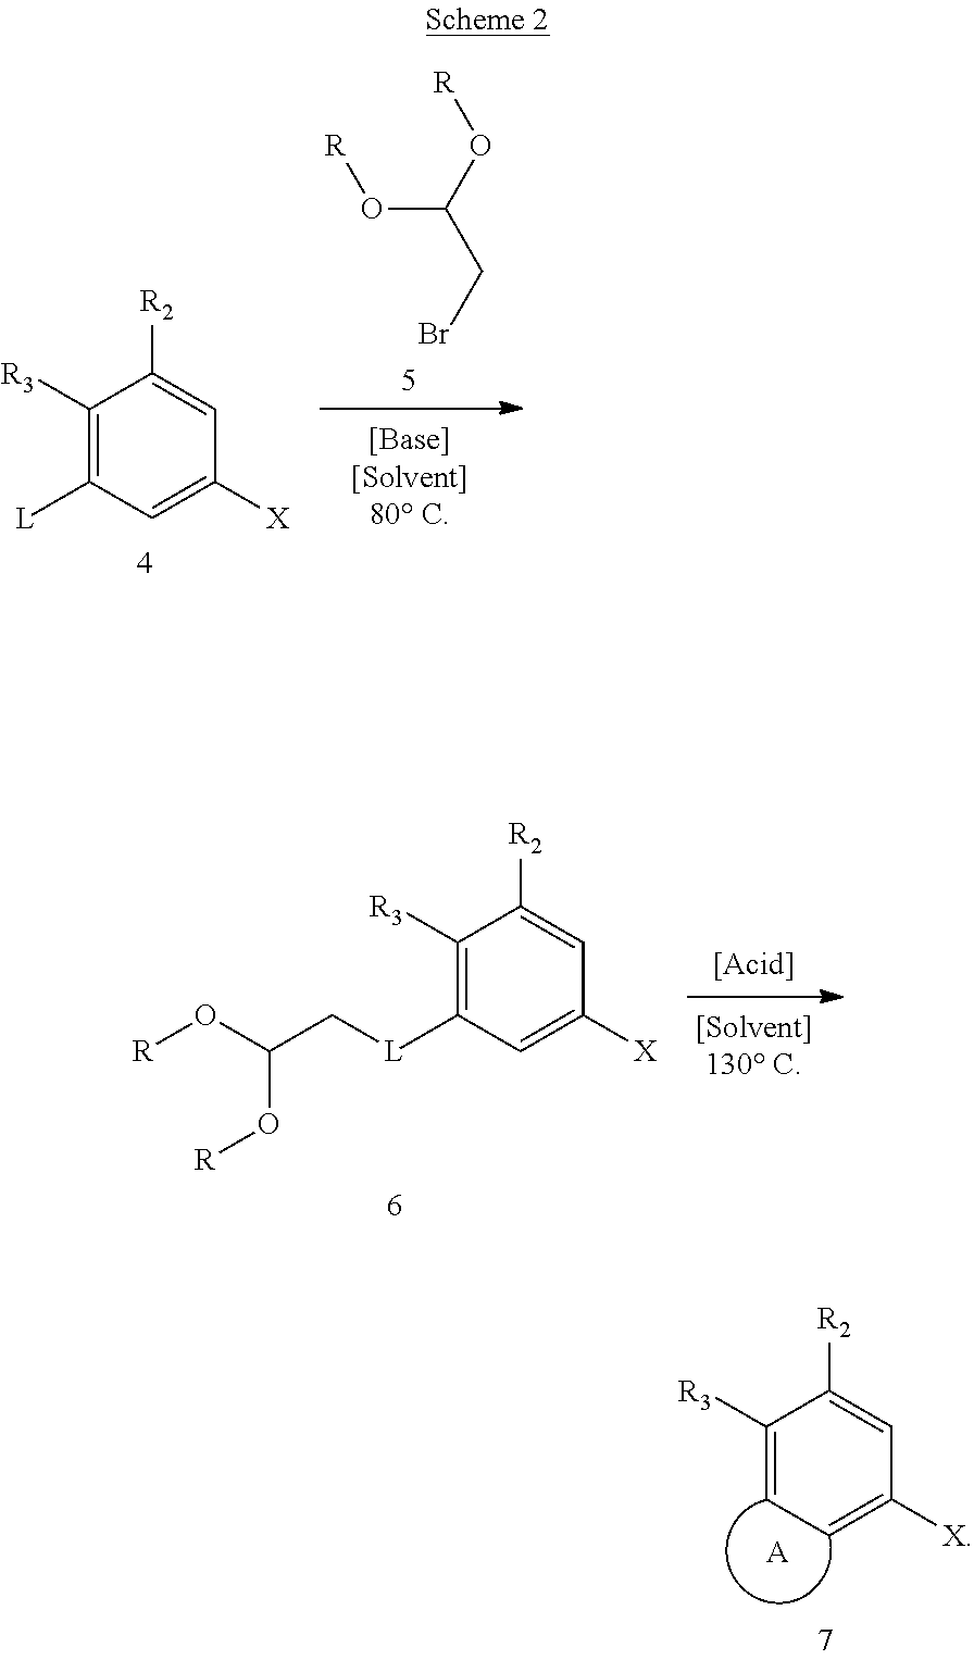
C1([R3])=C([L]CC(O[R])O[R])C=C([X])C=C1[R2].C1([R3])=CC=C([X])C=C1[R2].[A].C1([R3])=C([L])C=C([X])C=C1[R2].[R]OC(CBr)O[R]
